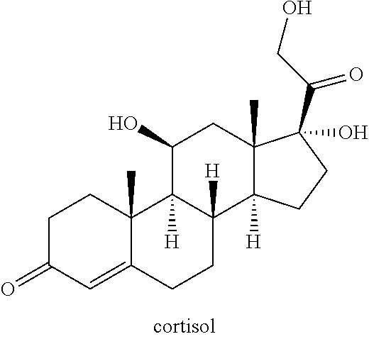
C1C(=O)C=C2C(C)(C1)C1([H])C([H])(CC2)C2([H])C(C)(CC1O)C(C(CO)=O)(O)CC2
